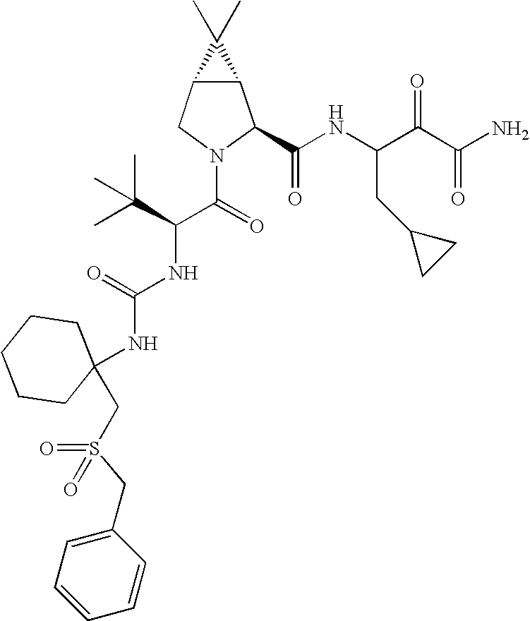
C12C(CN(C(=O)C(C(C)(C)C)NC(NC3(CS(CC4=CC=CC=C4)(=O)=O)CCCCC3)=O)C1C(NC(C(C(N)=O)=O)CC1CC1)=O)C2(C)C
